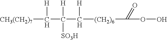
[CH3(CH2)7]C([H])C([H])([SO3H])C([H])[(CH2)6]C(=O)OO
